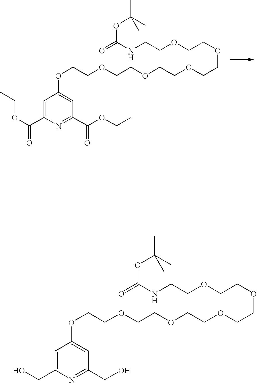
C1=C(C(OCC)=O)N=C(C(OCC)=O)C=C1OCCOCCOCCOCCOCCOCCNC(=O)OC(C)(C)C.C1=C(CO)N=C(CO)C=C1OCCOCCOCCOCCOCCOCCNC(=O)OC(C)(C)C
